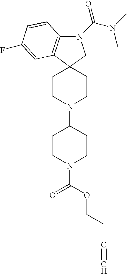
C12(CCN(C3CCN(C(=O)OCCC#C)CC3)CC1)CN(C(N(C)C)=O)C1=C2C=C(F)C=C1
